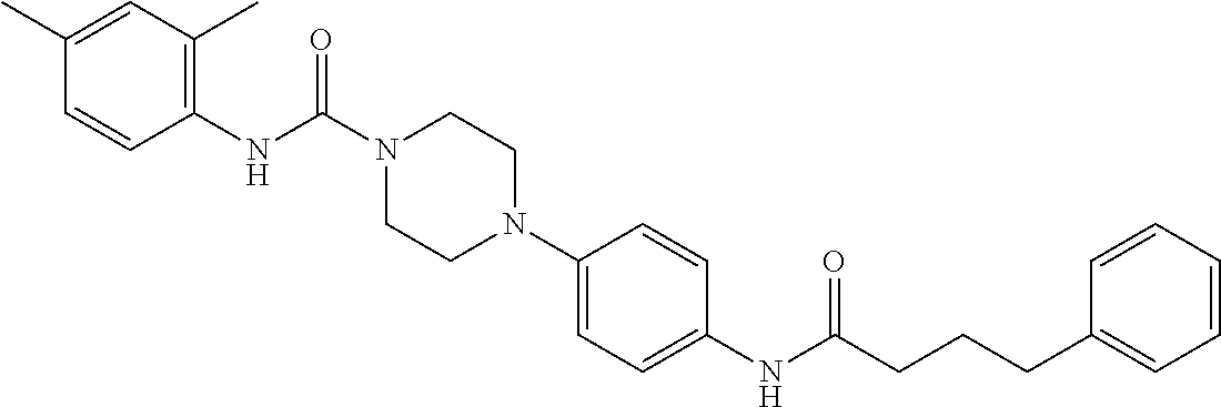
C1(NC(N2CCN(C3=CC=C(NC(CCCC4=CC=CC=C4)=O)C=C3)CC2)=O)=C(C)C=C(C)C=C1
